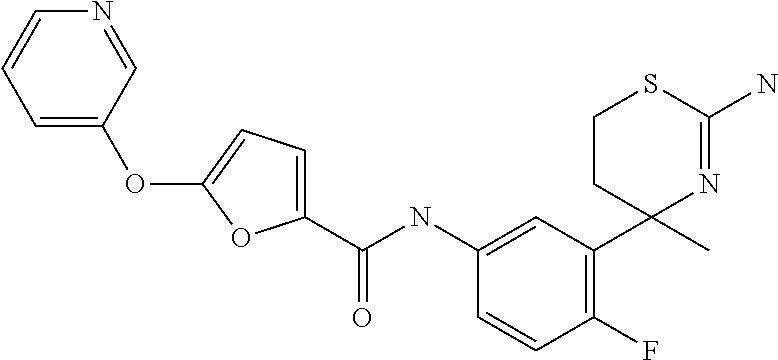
C1(NC(C2=CC=C(OC3=CC=CN=C3)O2)=O)=CC(C2(C)N=C(N)SCC2)=C(F)C=C1
